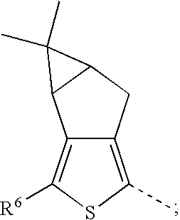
C12=C(C)SC([R6])=C1C1C(C2)C1(C)C
